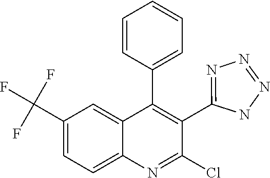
C1(C(F)(F)F)=CC=C2C(=C1)C(C1=CC=CC=C1)=C(C1=NN=NN1)C(Cl)=N2
